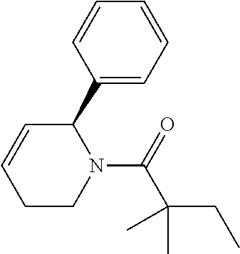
C1(C2C=CCCN2C(C(CC)(C)C)=O)=CC=CC=C1
